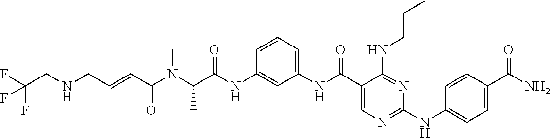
C1(NC(=O)C(N(C(C=CCNCC(F)(F)F)=O)C)C)=CC(NC(C2=CN=C(NC3=CC=C(C(N)=O)C=C3)N=C2NCCC)=O)=CC=C1
